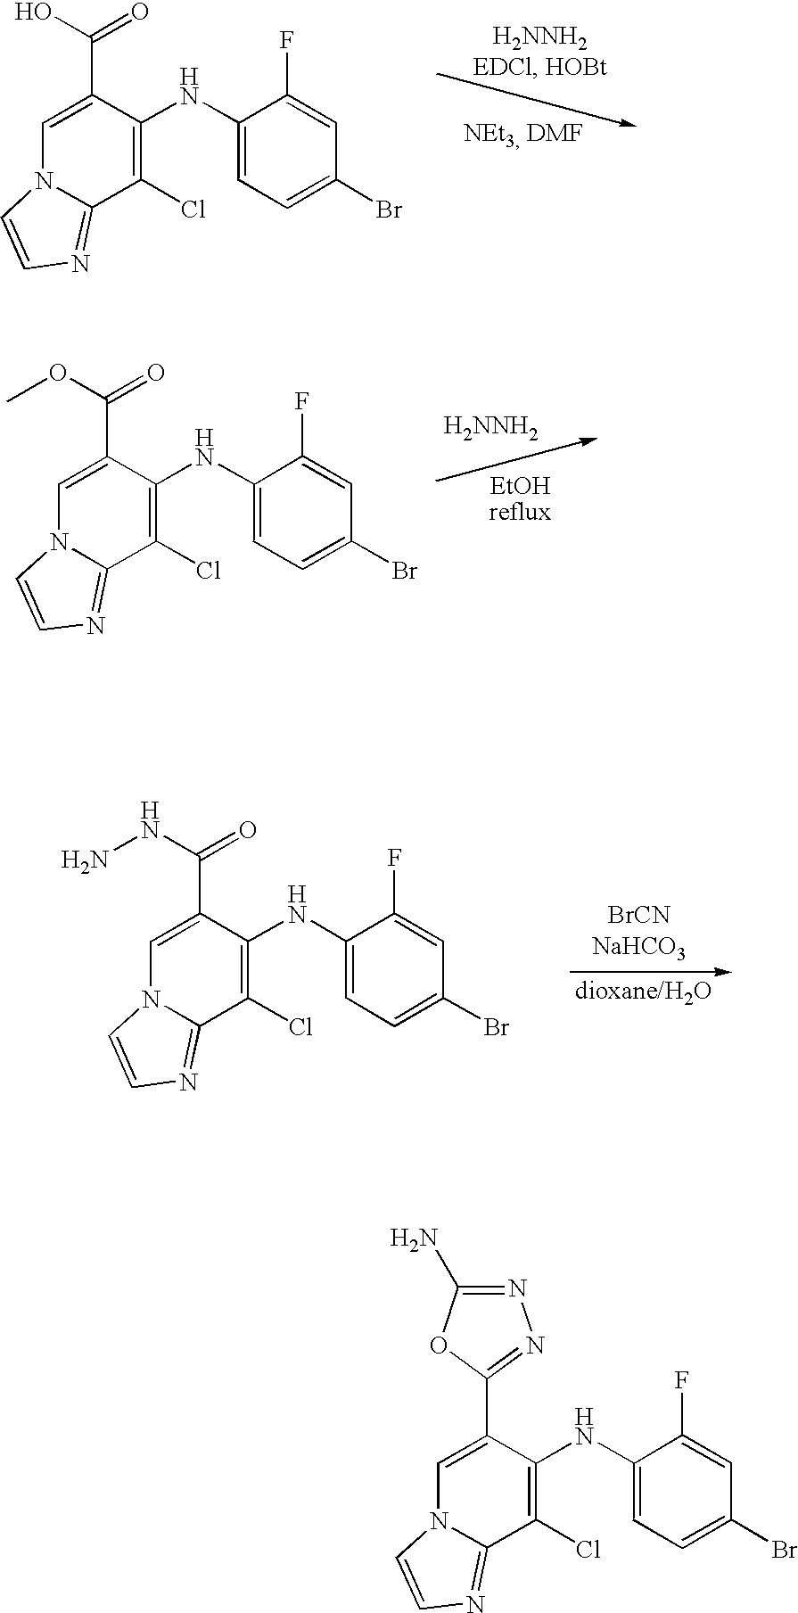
C1=C(C(O)=O)C(NC2=CC=C(Br)C=C2F)=C(Cl)C2=NC=CN12.[H2NNH2].C1=C(C(OC)=O)C(NC2=CC=C(Br)C=C2F)=C(Cl)C2=NC=CN12.C1=C(C(NN)=O)C(NC2=CC=C(Br)C=C2F)=C(Cl)C2=NC=CN12.C1=C(C2=NN=C(N)O2)C(NC2=CC=C(Br)C=C2F)=C(Cl)C2=NC=CN12
